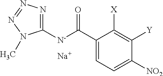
C1=C(C([N-]C2=NN=NN2C)=O)C([X])=C([Y])C([NO2])=C1.[Na]
